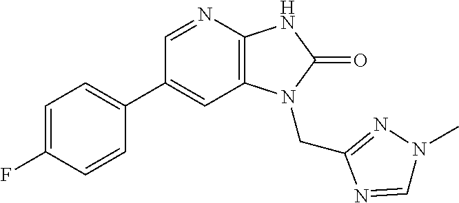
C1(C2=CC=C(F)C=C2)=CC2=C(N=C1)NC(=O)N2CC1=NN(C)C=N1
